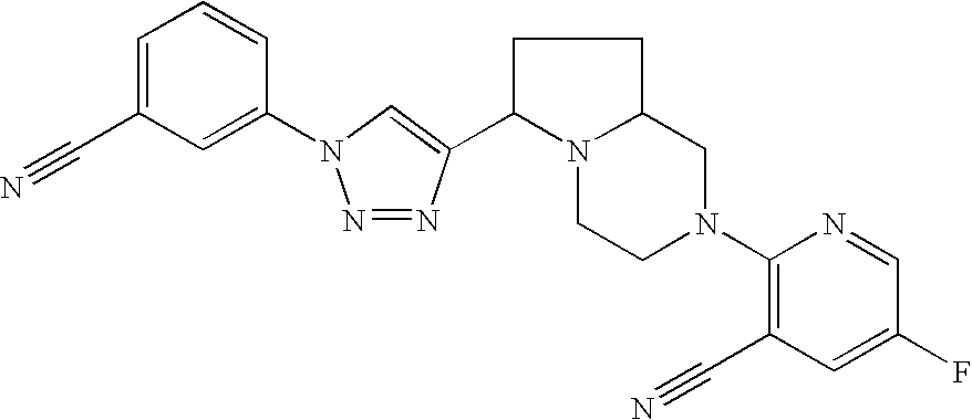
N1=NC(C2N3C(CC2)CN(C2=C(C#N)C=C(F)C=N2)CC3)=CN1C1=CC(C#N)=CC=C1
